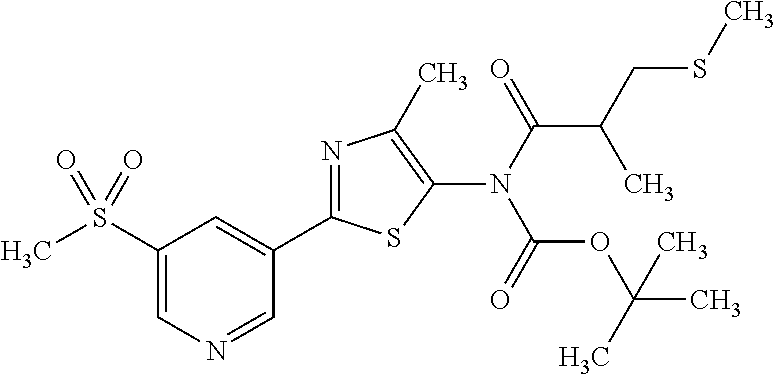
C1(S(C)(=O)=O)=CN=CC(C2=NC(C)=C(N(C(C(C)CSC)=O)C(OC(C)(C)C)=O)S2)=C1
